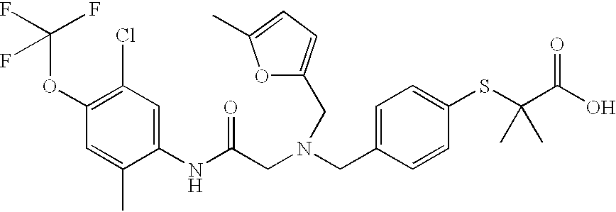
C1(OC(F)(F)F)=C(Cl)C=C(NC(CN(CC2=CC=C(SC(C(O)=O)(C)C)C=C2)CC2=CC=C(C)O2)=O)C(C)=C1
